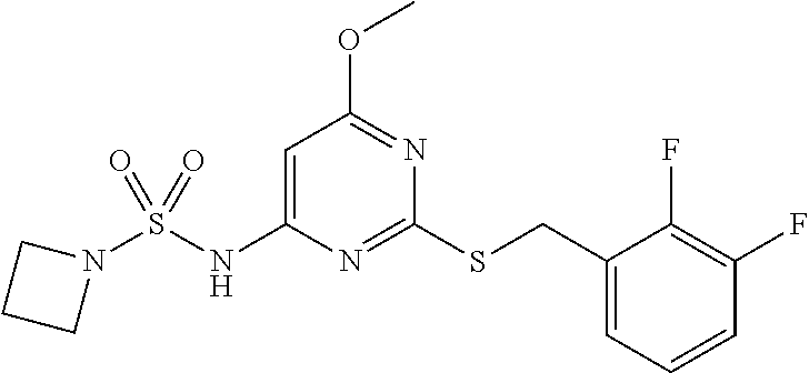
S(NC1=CC(OC)=NC(SCC2=CC=CC(F)=C2F)=N1)(=O)(=O)N1CCC1
